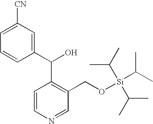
C1(C(O)C2=C(CO[Si](C(C)C)(C(C)C)C(C)C)C=NC=C2)=CC([CN])=CC=C1
